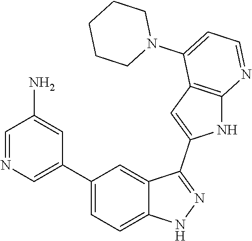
C1(C2=CN=CC(N)=C2)=CC=C2C(=C1)C(C1=CC3=C(N1)N=CC=C3N1CCCCC1)=NN2
